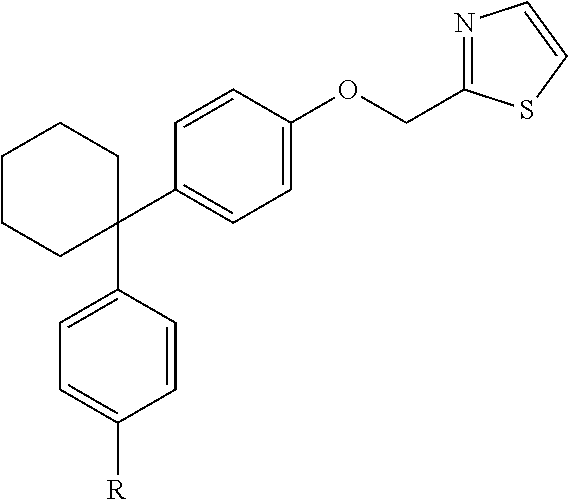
C1(C2=CC=C(OCC3=NC=CS3)C=C2)(C2=CC=C([R])C=C2)CCCCC1
